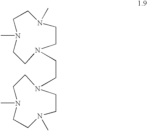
C(N1CCN(C)CCN(C)CC1)CN1CCN(C)CCN(C)CC1
